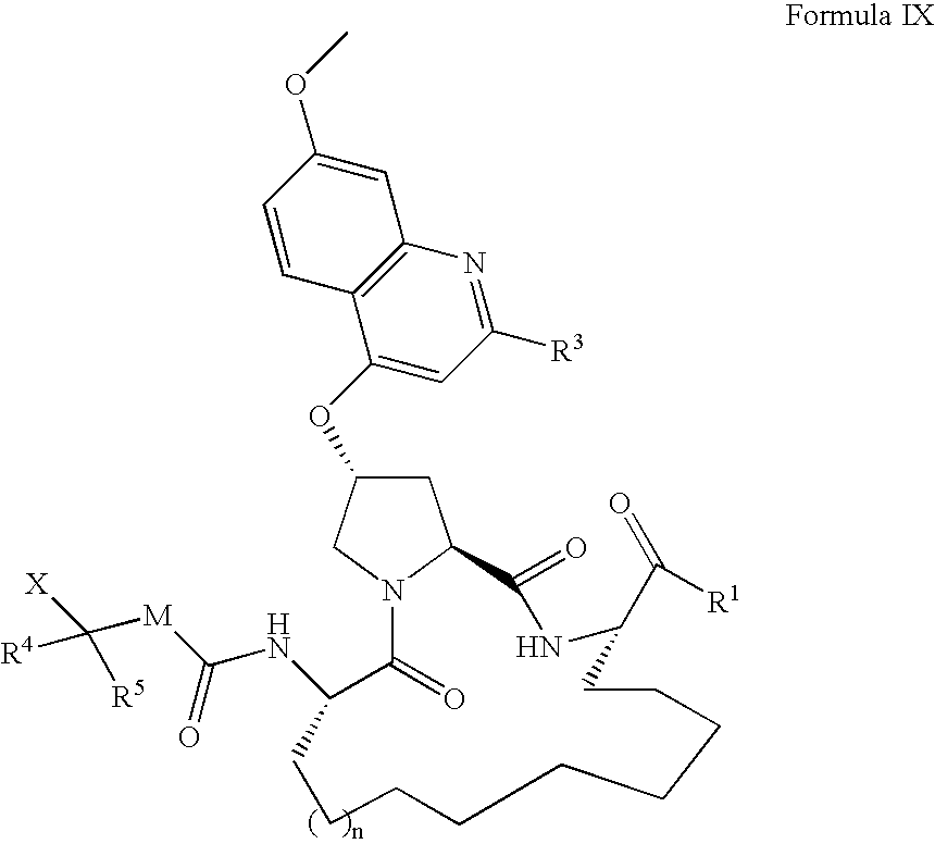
C1=CC2=C(C=C1OC)N=C([R3])C=C2OC1CC2N(C1)C(=O)C(NC([M]C([X])([R4])[R5])=O)CCCCCCCCCC(C([R1])=O)NC2=O
